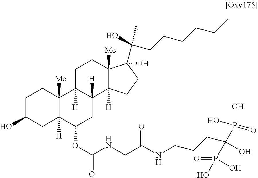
C1C(O)CC2([H])C([Me])(C1)C1([H])C([H])(CC2OC(NCC(NCCCC(P(=O)(O)O)(O)P(O)(=O)O)=O)=O)C2([H])C([Me])(CC1)C(C(O)(C)CCCCCC)([H])CC2
